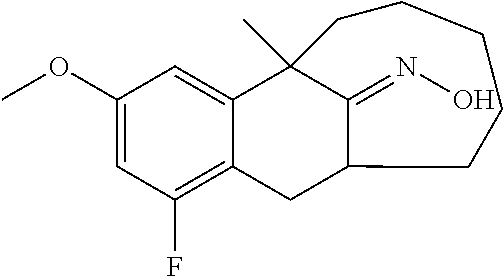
C1(OC)=CC(F)=C2C(=C1)C1(C)C(=NO)C(C2)CCCCC1
